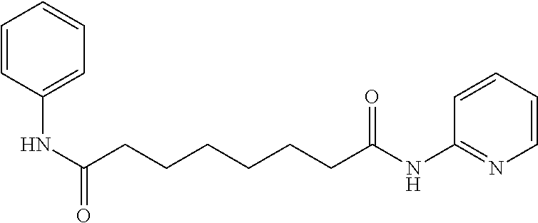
C1=CC(NC(CCCCCCC(=O)NC2=NC=CC=C2)=O)=CC=C1
